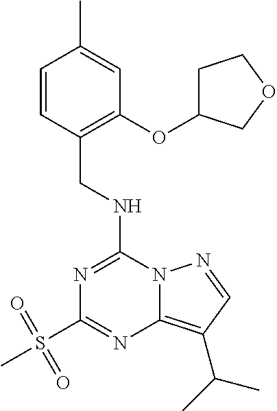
N(C1=NC(S(C)(=O)=O)=NC2=C(C(C)C)C=NN12)CC1=C(OC2CCOC2)C=C(C)C=C1
